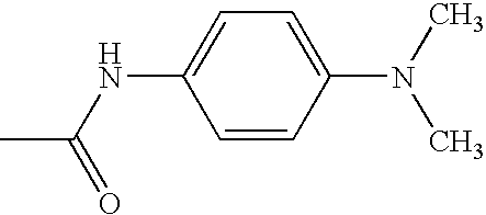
CC(NC1=CC=C(N(C)C)C=C1)=O
